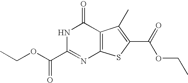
N1C(C(OCC)=O)=NC2=C(C1=O)C(C)=C(C(OCC)=O)S2
